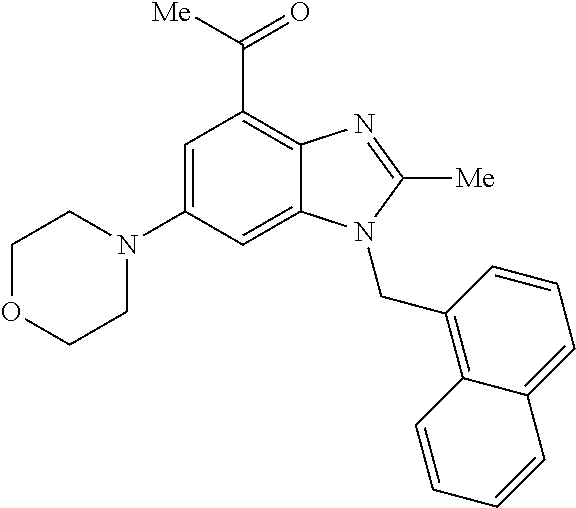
C1=C(N2CCOCC2)C=C2C(=C1C(=O)[Me])N=C([Me])N2CC1=C2C(=CC=C1)C=CC=C2
